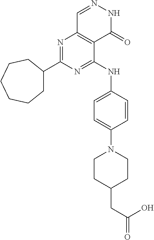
N1=C(C2CCCCCC2)N=C(NC2=CC=C(N3CCC(CC(O)=O)CC3)C=C2)C2=C1C=NNC2=O
